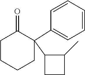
C1(C2(C3CCC3C)C(=O)CCCC2)=CC=CC=C1
